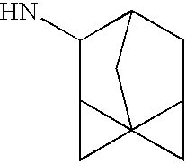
C1(N)C2C34(C(CC1C3)C4)C2
